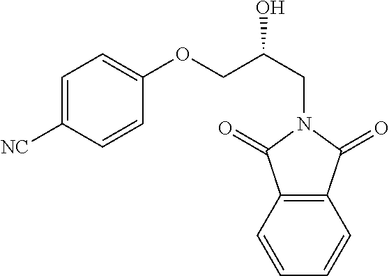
C(C(O)COC1=CC=C([NC])C=C1)N1C(=O)C2=C(C=CC=C2)C1=O
